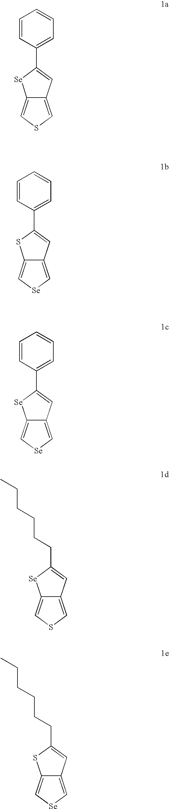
C1=CC(C2=CC3=CSC=C3[Se]2)=CC=C1.C1=CC(C2=CC3=C[Se]C=C3S2)=CC=C1.C1=CC(C2=CC3=C[Se]C=C3[Se]2)=CC=C1.CCCCCCC1=CC2=CSC=C2[Se]1.CCCCCCC1=CC2=C[Se]C=C2S1
